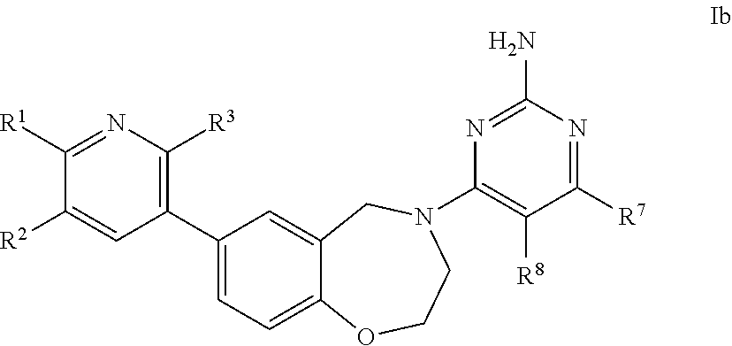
C1([R2])=CC(C2=CC=C3C(=C2)CN(C2=C([R8])C([R7])=NC(N)=N2)CCO3)=C([R3])N=C1[R1]
